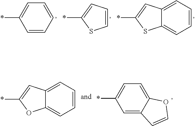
C1=CC=CC=C1*.C1(*)=CC=CS1.C1(*)=CC2=CC=CC=C2S1.C1(*)=CC2=CC=CC=C2O1.C1=C2C(=CC=C1*)OC=C2
